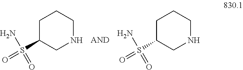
C1C(S(=O)(=O)N)CNCC1.C1C(S(=O)(=O)N)CNCC1
